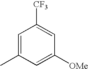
C1=C(C)C=C([OMe])C=C1[CF3]
